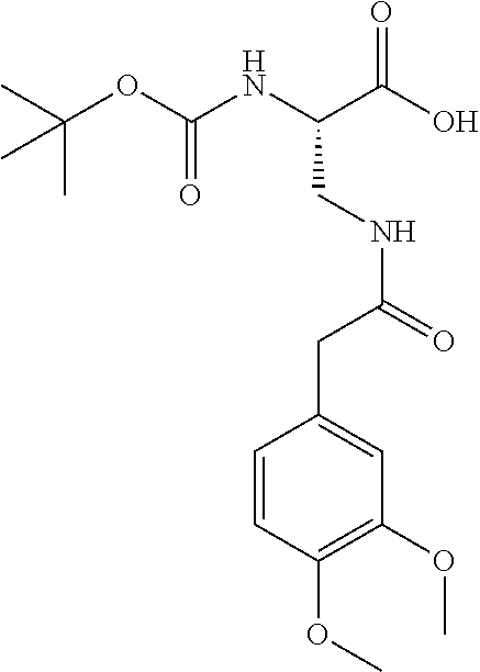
C(OC(NC(C(O)=O)CNC(=O)CC1=CC(OC)=C(OC)C=C1)=O)(C)(C)C
